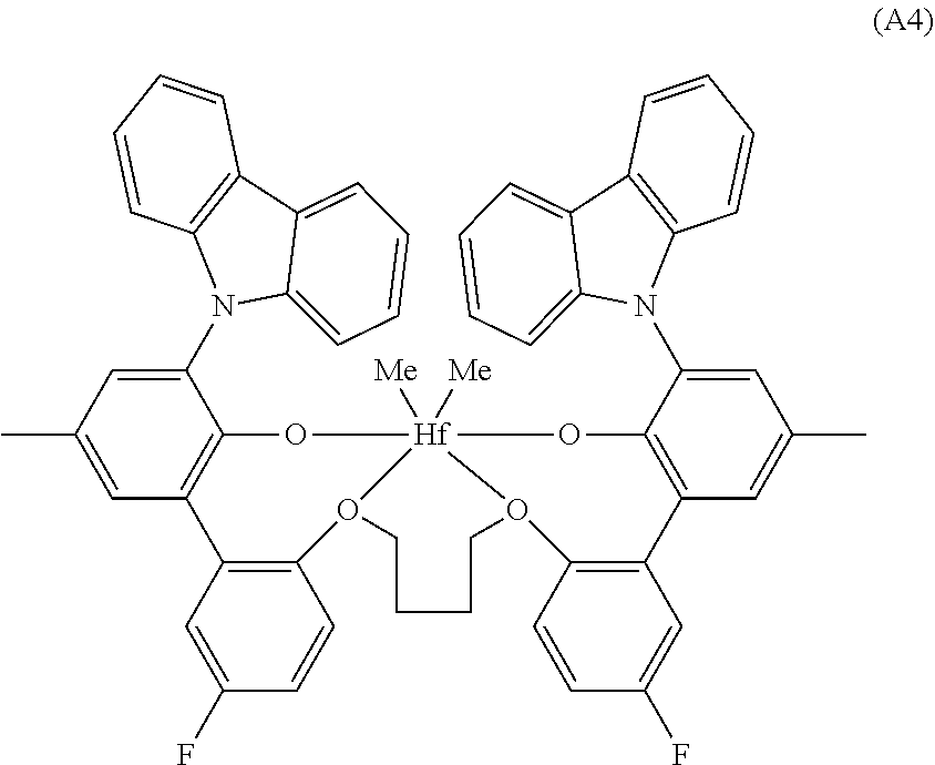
C1(N2C3=C(C=CC=C3)C3=CC=CC=C23)=CC(C)=CC2=C1O[Hf]13([Me])([Me])O(C4=C2C=C(F)C=C4)CCCCO1C1=C(C2=C(C(N4C5=C(C=CC=C5)C5=CC=CC=C45)=CC(C)=C2)O3)C=C(F)C=C1
